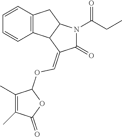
C12=C(C=CC=C1)CC1C2C(=COC2C(C)=C(C)C(=O)O2)C(=O)N1C(CC)=O
